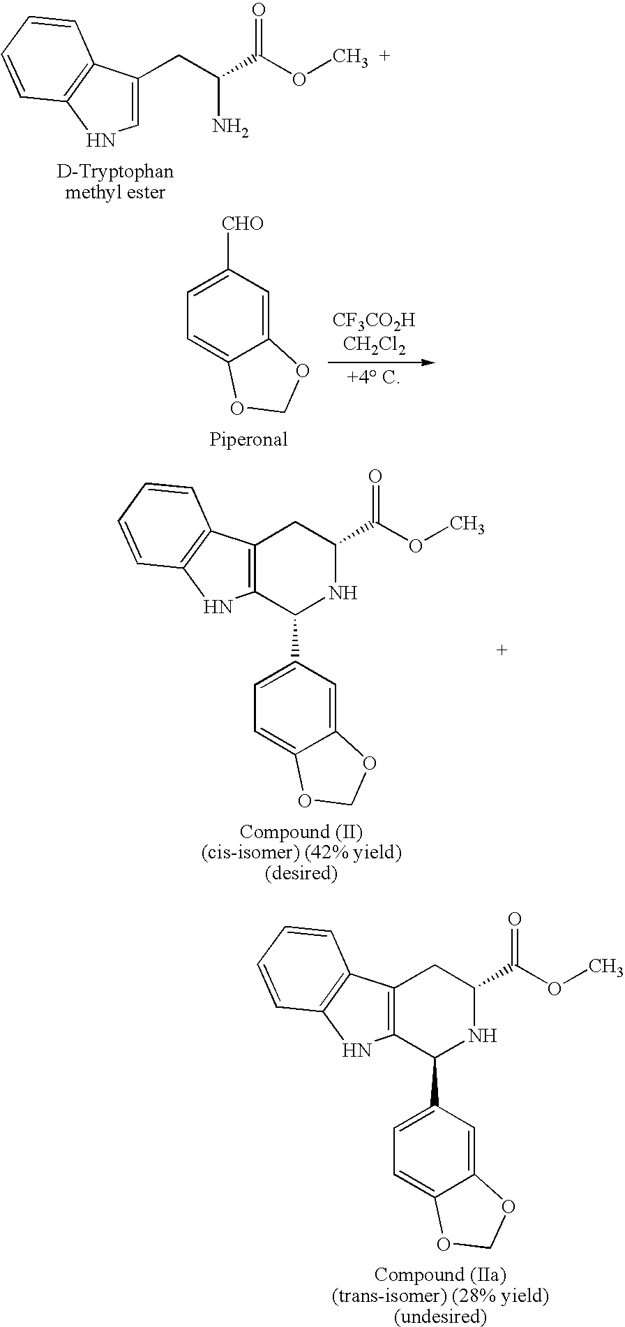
C1=C(CC(C(OC)=O)N)C2=C(N1)C=CC=C2.C12=CC([CHO])=CC=C1OCO2.C12=C(C3=C(N1)C=CC=C3)CC(C(OC)=O)NC2C1=CC=C2C(=C1)OCO2.C12=C(C3=C(N1)C=CC=C3)CC(C(OC)=O)NC2C1=CC=C2C(=C1)OCO2
